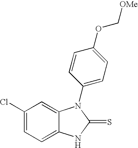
C1(Cl)=CC=C2C(=C1)N(C1=CC=C(OC[OMe])C=C1)C(=S)N2
